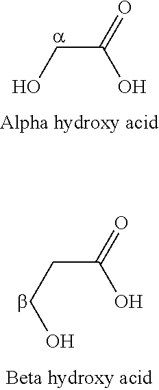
OC(CO)=O.OC(CCO)=O
